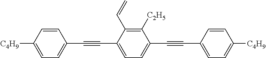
C1(C#CC2=CC=C(C#CC3=CC=C([C4H9])C=C3)C([C2H5])=C2C=C)=CC=C([C4H9])C=C1
